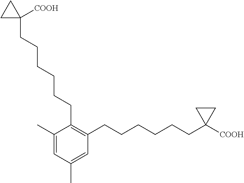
C1(C)=CC(C)=CC(CCCCCCC2([COOH])CC2)=C1CCCCCCC1([COOH])CC1
